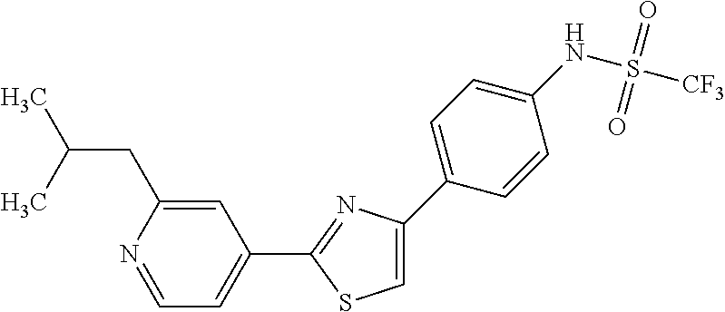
C1=C(CC(C)C)N=CC=C1C1=NC(C2=CC=C(NS(=O)(=O)[CF3])C=C2)=CS1
